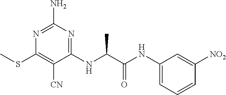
C1(NC(C(NC2=CC=CC([NO2])=C2)=O)C)=NC(N)=NC(SC)=C1[CN]
